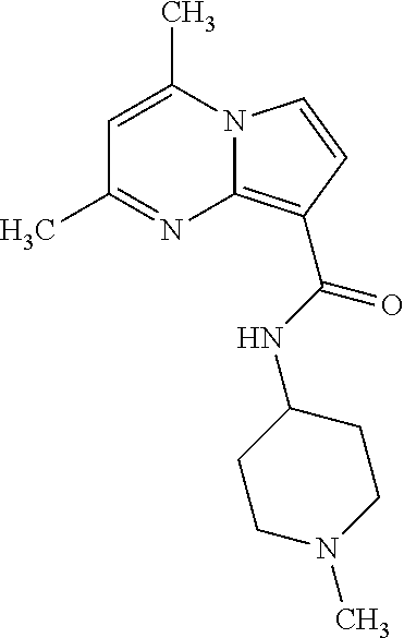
C1=C(C)N2C(=C(C(NC3CCN(C)CC3)=O)C=C2)N=C1C
